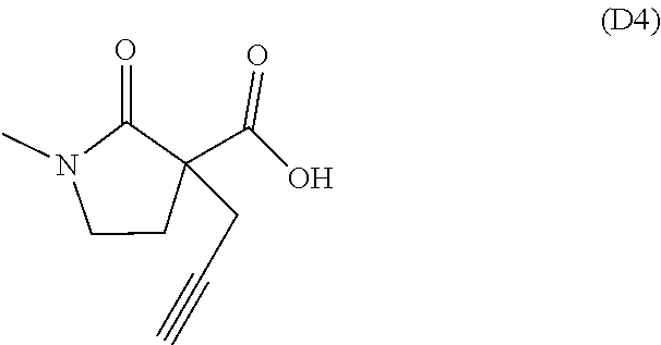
CN1CCC(CC#C)(C(O)=O)C1=O
